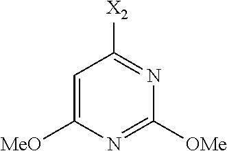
C1=C([MeO])N=C([OMe])N=C1[X2]
